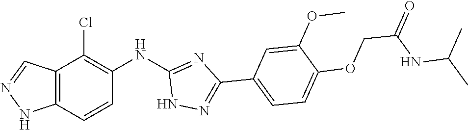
C12=C(C=CC(NC3=NC(C4=CC=C(OCC(=O)NC(C)C)C(OC)=C4)=NN3)=C1Cl)NN=C2
